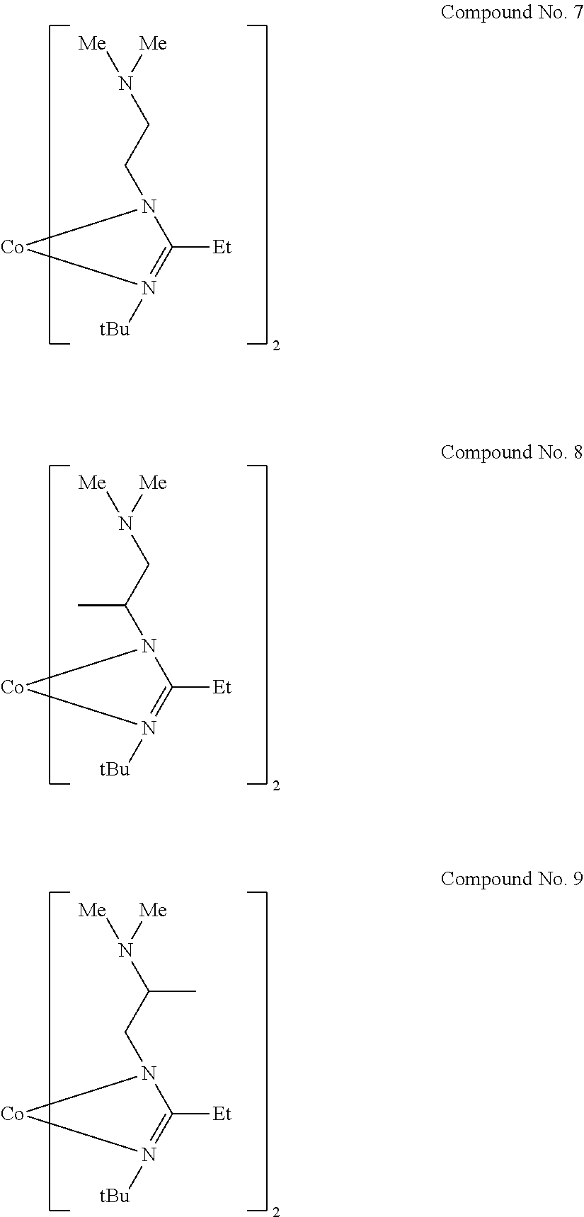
[Me]N([Me])CCN1C([Et])=N([tBu])[Co]1.[Me]N([Me])CC(N1C([Et])=N([tBu])[Co]1)C.[Me]N([Me])C(CN1C([Et])=N([tBu])[Co]1)C
